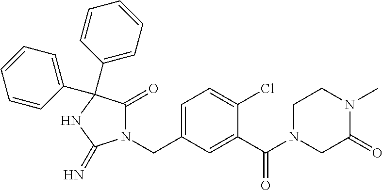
N1(CC2=CC=C(Cl)C(C(=O)N3CC(=O)N(C)CC3)=C2)C(=O)C(C2=CC=CC=C2)(C2=CC=CC=C2)NC1=N
